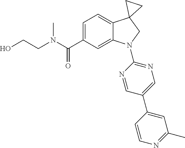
C(C1=CC=C2C(=C1)N(C1=NC=C(C3=CC(C)=NC=C3)C=N1)CC21CC1)(=O)N(C)CCO
